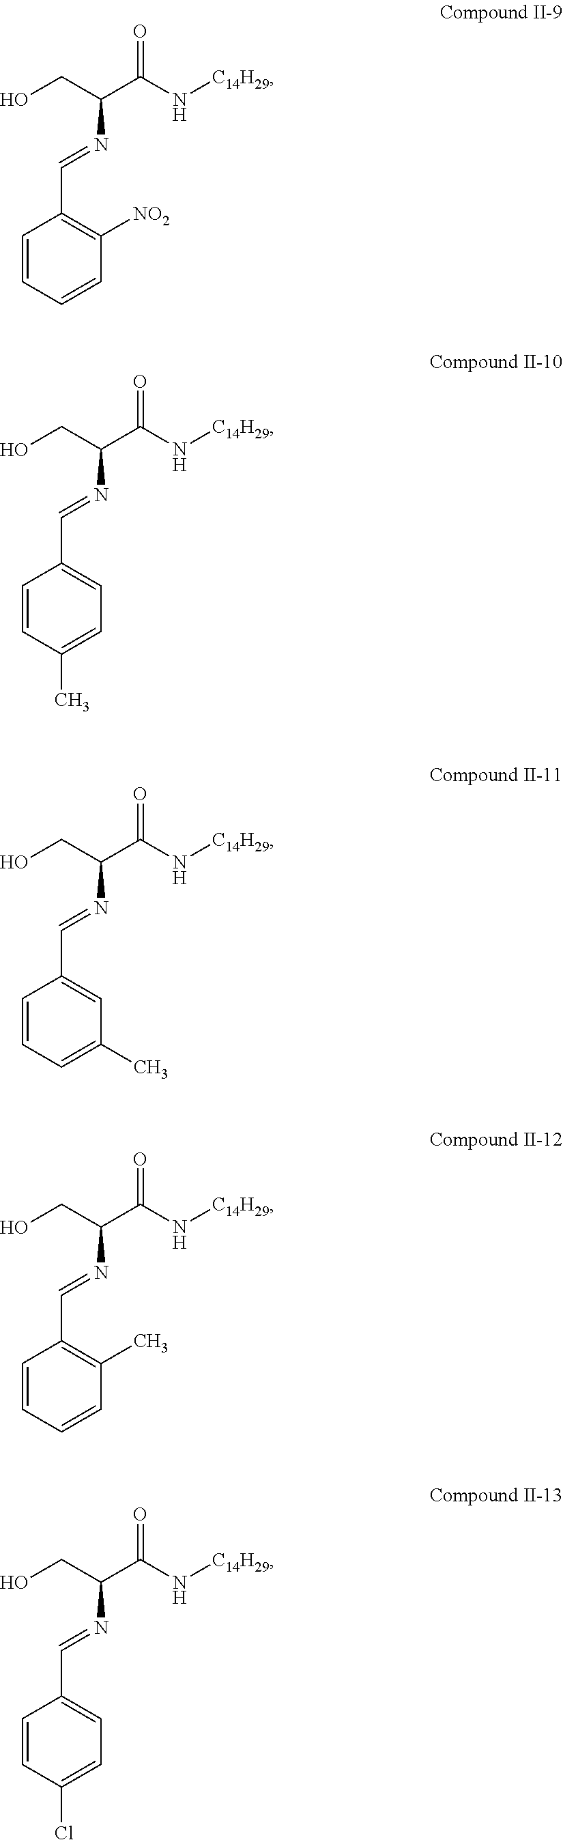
C1([NO2])=C(C=NC(CO)C(N[C14H29])=O)C=CC=C1.C1=C(C=NC(CO)C(N[C14H29])=O)C=CC(C)=C1.C1=C(C=NC(CO)C(N[C14H29])=O)C=CC=C1C.C1(C)=C(C=NC(CO)C(N[C14H29])=O)C=CC=C1.C1=C(C=NC(CO)C(N[C14H29])=O)C=CC(Cl)=C1
